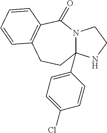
N12C(C3=CC=C(Cl)C=C3)(NCC1)CCC1=C(C2=O)C=CC=C1
